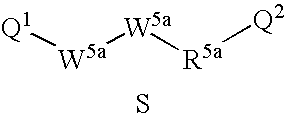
[W5a]([W5a][R5a][Q2])[Q1].S
